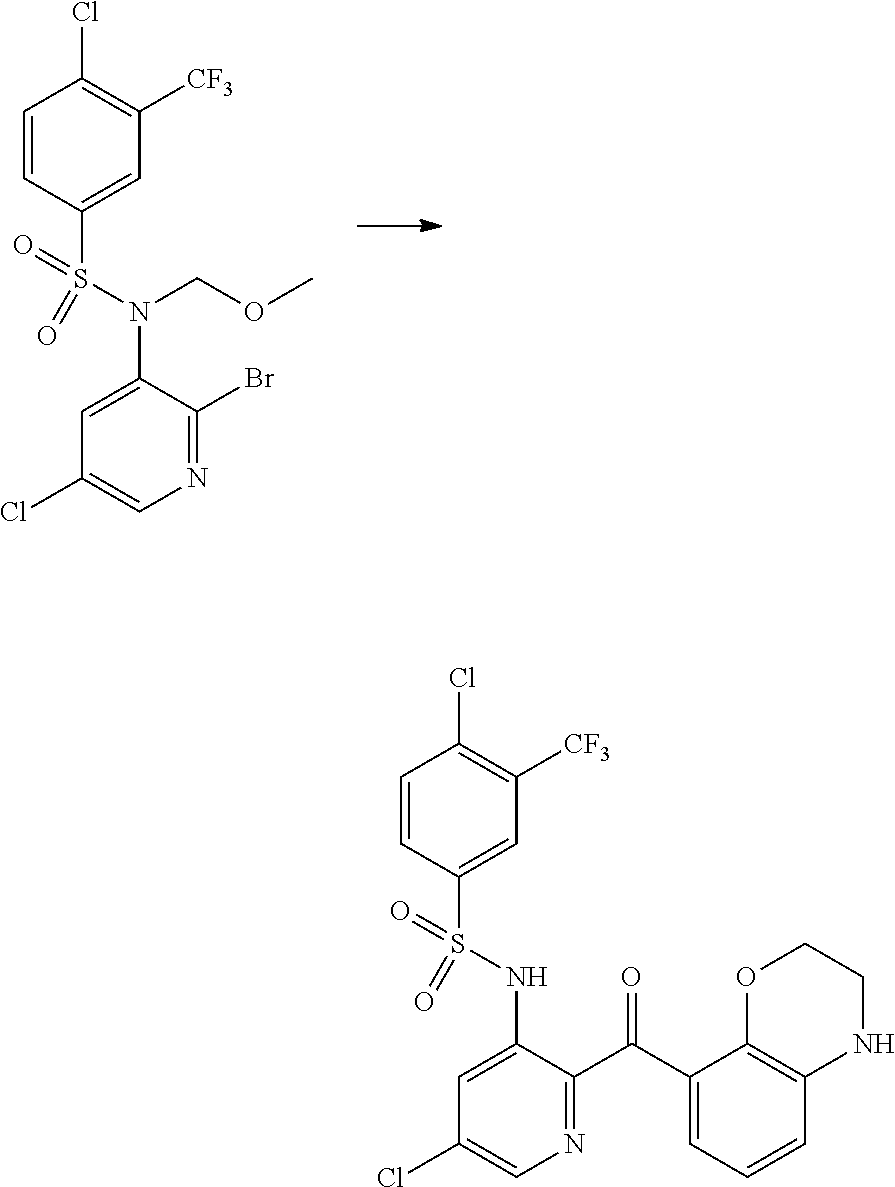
C1=CC(S(=O)(=O)NC2=CC(Cl)=CN=C2C(=O)C2=CC=CC3=C2OCCN3)=CC([CF3])=C1Cl.C1=CC(S(=O)(=O)N(C2=CC(Cl)=CN=C2Br)COC)=CC([CF3])=C1Cl
